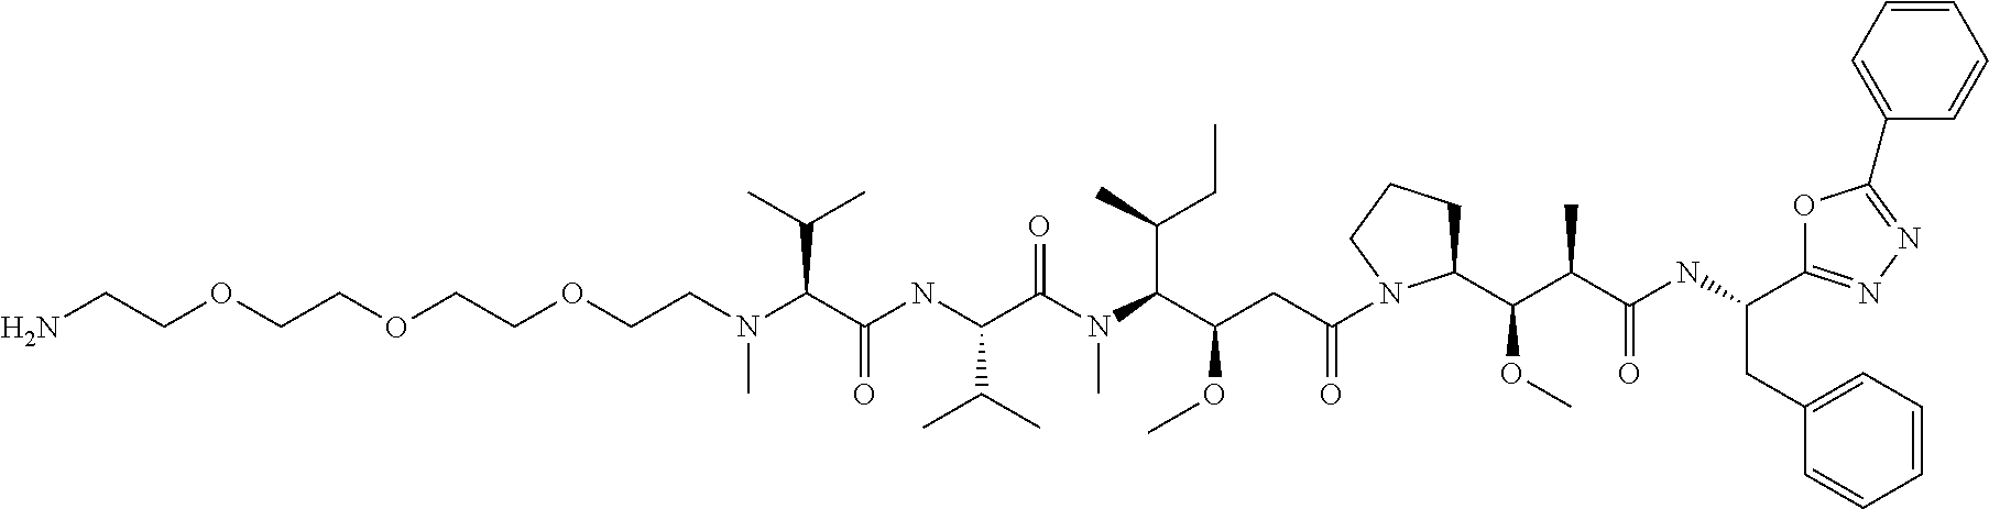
C(C(NC(C(N(C(C(CC(=O)N1C(C(C(C(NC(CC2=CC=CC=C2)C2=NN=C(C3=CC=CC=C3)O2)=O)C)OC)CCC1)OC)C(C)CC)C)=O)C(C)C)=O)(C(C)C)N(C)CCOCCOCCOCCN
